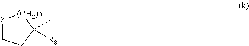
[Z]1CCC([R8])(C)[(CH2)p]1
